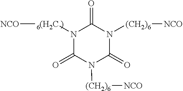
N1([6(H2C][NCO])C(=O)N([(CH2)6][NCO])C(=O)N([(CH2)6][NCO])C1=O
